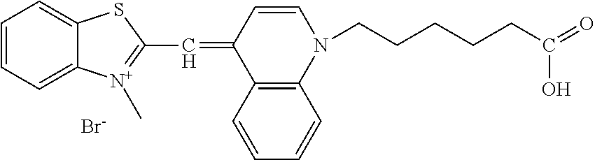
C1=CC=C2C(=C1)SC(C=C1C3=C(C=CC=C3)N(CCCCCC(=O)O)C=C1)=[N+]2C.[Br-]
